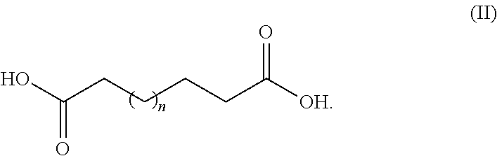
OC(CCCCC([OH])=O)=O
